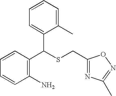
C1(C(SCC2=NC(C)=NO2)C2=CC=CC=C2C)=C(N)C=CC=C1
